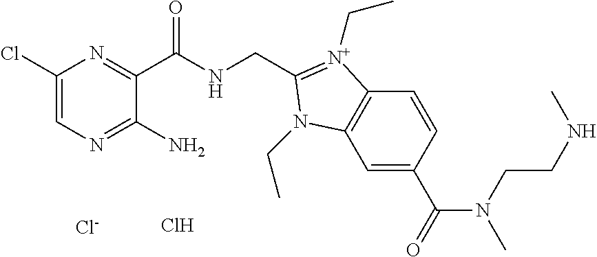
Cl.[Cl-].C1(Cl)=CN=C(N)C(C(NCC2=[N+](CC)C3=C(C=C(C(N(CCNC)C)=O)C=C3)N2CC)=O)=N1
